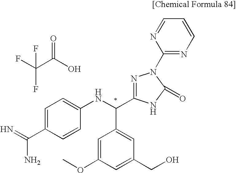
N=C(C1=CC=C(NC(C2=CC(CO)=CC(OC)=C2)C2=NN(C3=NC=CC=N3)C(=O)N2)C=C1)N.C(C(O)=O)(F)(F)F
